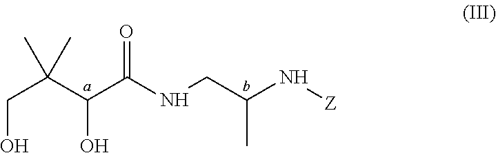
C(C(C(C(NCC(N[Z])C)=O)O)(C)C)O
